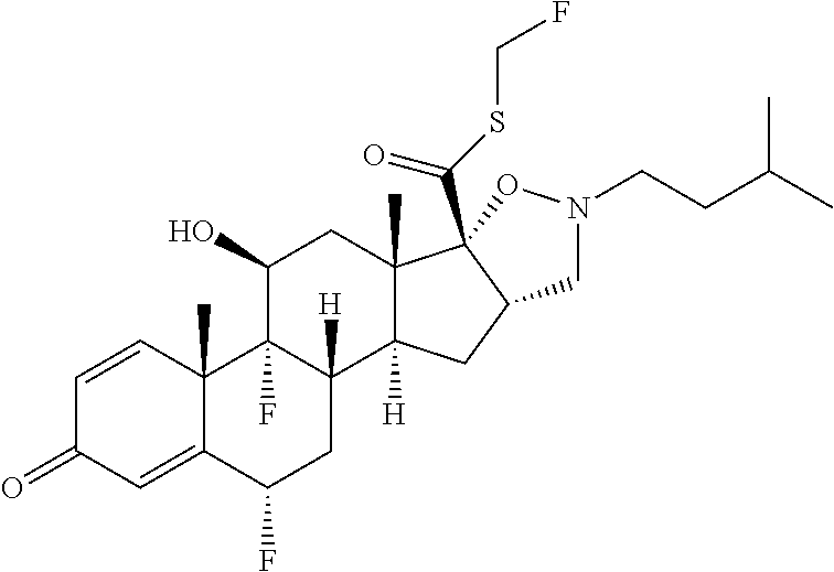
C1=CC2(C)C(=CC1=O)C(F)CC1([H])C2(F)C(O)CC2(C)C1([H])CC1C2(C(SCF)=O)ON(CCC(C)C)C1
